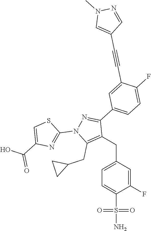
C1(CC2=CC=C(S(=O)(N)=O)C(F)=C2)=C(CC2CC2)N(C2=NC(C(=O)O)=CS2)N=C1C1=CC=C(F)C(C#CC2=CN(C)N=C2)=C1
